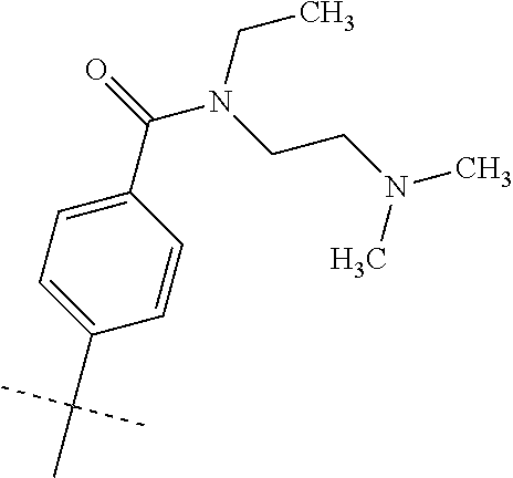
C1=C(C(=O)N(CC)CCN(C)C)C=CC(C(C)(C)C)=C1
